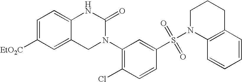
C12=CC([EtO2C])=CC=C1NC(=O)N(C1=C(Cl)C=CC(S(N3C4=C(CCC3)C=CC=C4)(=O)=O)=C1)C2
